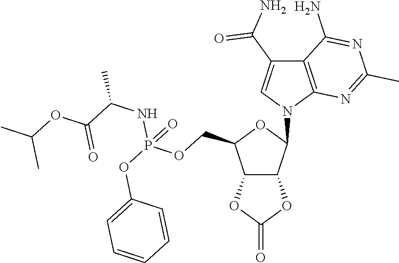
C12C(C(N3C4=C(C(C(N)=O)=C3)C(N)=NC(C)=N4)OC1COP(OC1=CC=CC=C1)(NC(C)C(OC(C)C)=O)=O)OC(=O)O2
